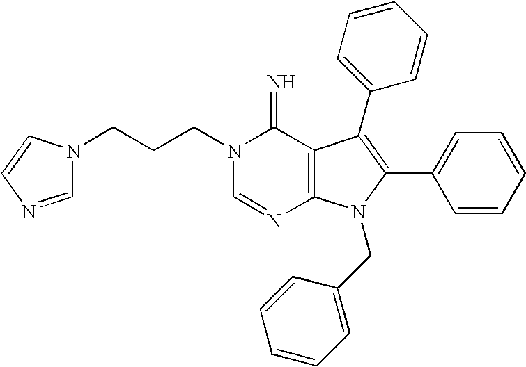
C1=NC=CN1CCCN1C=NC2=C(C1=N)C(C1=CC=CC=C1)=C(C1=CC=CC=C1)N2CC1=CC=CC=C1
